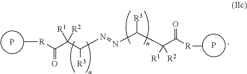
P.C(C(N=NC([R3])C(C([R]C)=O)([R2])[R1])[R3])([R1])([R2])C([R]C)=O.P
